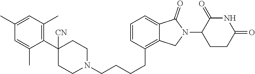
C1(C)=CC(C)=C(C2([CN])CCN(CCCCC3=C4C(=CC=C3)C(=O)N(C3CCC(=O)NC3=O)C4)CC2)C(C)=C1
